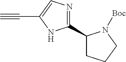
C#CC1=CN=C(C2CCCN2[Boc])N1
